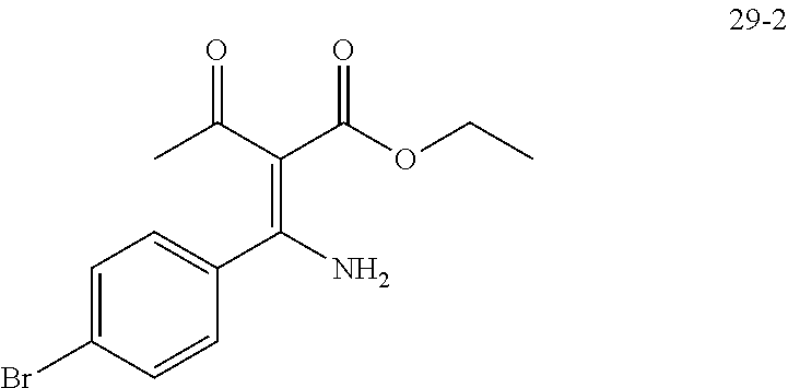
C1=C(Br)C=CC(C(=C(C(=O)OCC)C(=O)C)N)=C1
